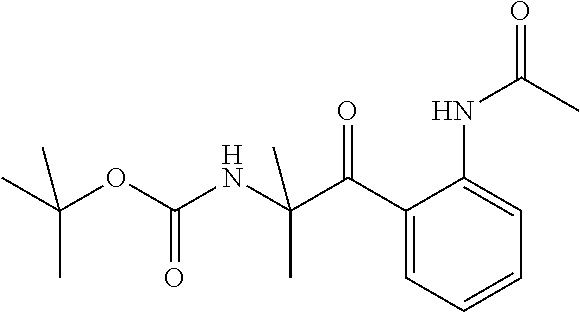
C1(C(C(NC(OC(C)(C)C)=O)(C)C)=O)=CC=CC=C1NC(=O)C
